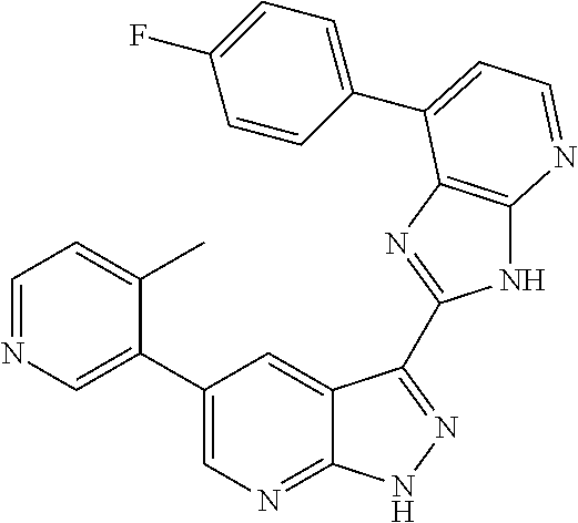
C1=NC=C(C2=CN=C3C(=C2)C(C2=NC4=C(N2)N=CC=C4C2=CC=C(F)C=C2)=NN3)C(C)=C1
